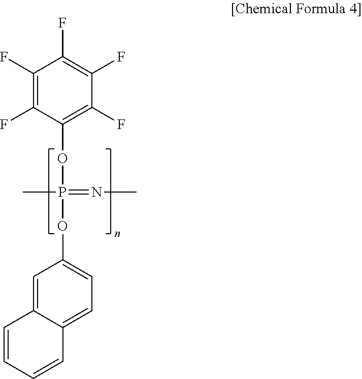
C1(F)=C(F)C(OP(OC2=CC=C3C(=C2)C=CC=C3)(=NC)C)=C(F)C(F)=C1F
